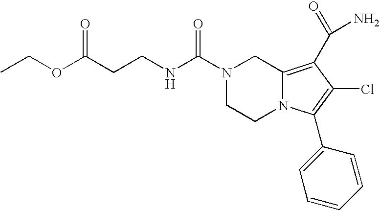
C(NC(=O)N1CCN2C(=C(C(N)=O)C(Cl)=C2C2=CC=CC=C2)C1)CC(OCC)=O
